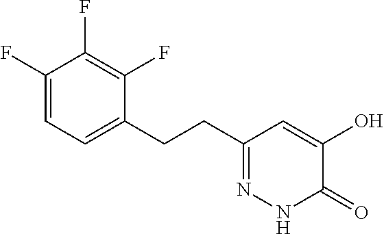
C1(F)=CC=C(CCC2=NNC(=O)C(O)=C2)C(F)=C1F
